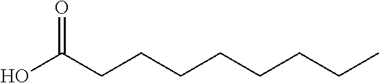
C(CCCCCC(O)=O)CC
